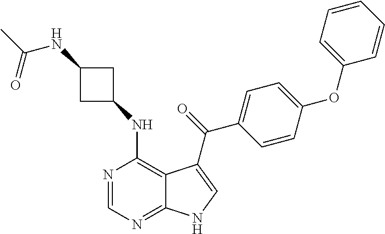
N(C1=C2C(=NC=N1)NC=C2C(=O)C1=CC=C(OC2=CC=CC=C2)C=C1)C1CC(NC(=O)C)C1
